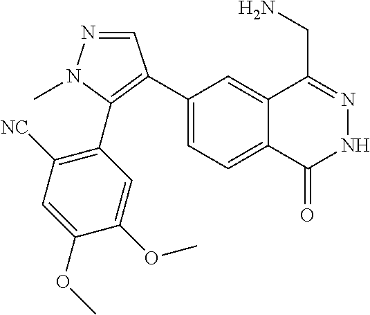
C1(C2=C(C3=C([NC])C=C(OC)C(OC)=C3)N(C)N=C2)=CC=C2C(=C1)C(CN)=NNC2=O
